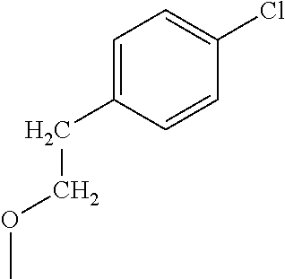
C1=C(CCOC)C=CC(Cl)=C1
